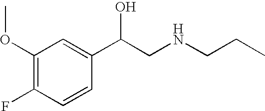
C1(OC)=C(F)C=CC(C(CNCCC)O)=C1
